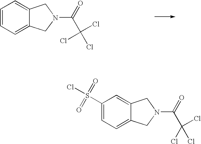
C1=CC=C2C(=C1)CN(C(=O)C(Cl)(Cl)Cl)C2.C1(S(=O)(Cl)=O)=CC=C2C(=C1)CN(C(=O)C(Cl)(Cl)Cl)C2
